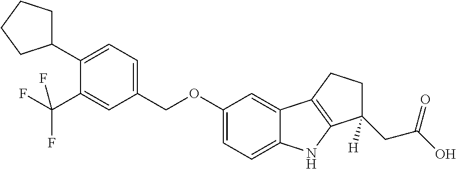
C1=C(C2CCCC2)C(C(F)(F)F)=CC(COC2=CC=C3C(=C2)C2=C(N3)C([H])(CC(O)=O)CC2)=C1
